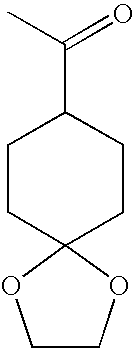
C1CC2(CCC1C(=O)C)OCCO2
